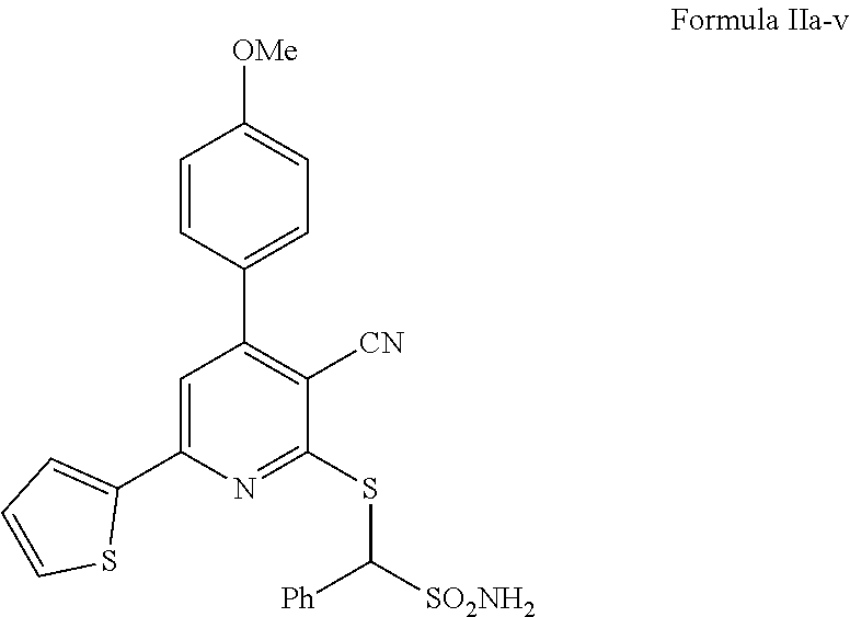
C1=CC(C2=C([CN])C(SC([SO2NH2])[Ph])=NC(C3=CC=CS3)=C2)=CC=C1[OMe]
